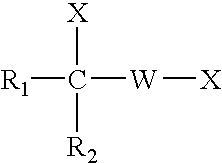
[R1]C([W][X])([X])[R2]
